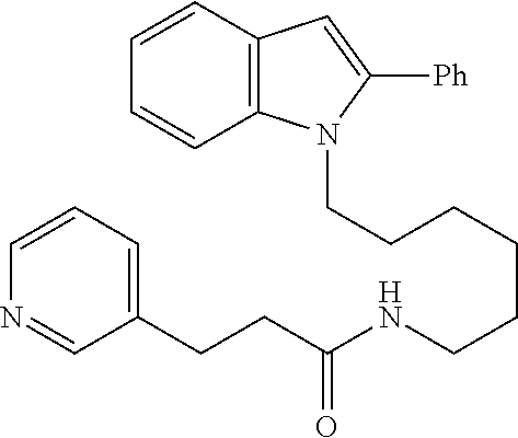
C(CCCCCNC(CCC1=CC=CN=C1)=O)N1C2=C(C=C1[Ph])C=CC=C2
